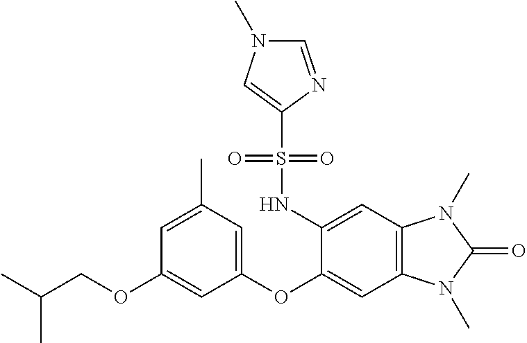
CC(COC1=CC(OC2=CC3=C(C=C2NS(C2=CN(C)C=N2)(=O)=O)N(C)C(=O)N3C)=CC(C)=C1)C
